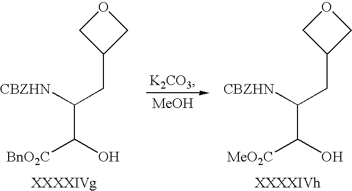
C1C(CC(C([MeO2C])O)[CBZHN])CO1.C1C(CC(C([BnO2C])O)[CBZHN])CO1.[MeOH]
